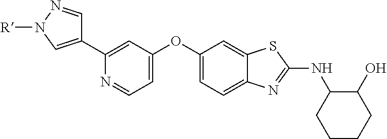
C1(OC2=CC=NC(C3=CN([R])N=C3)=C2)=CC=C2C(=C1)SC(NC1C(O)CCCC1)=N2
